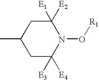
C1C([E4])([E3])N(O[R1])C([E2])([E1])CC1C
